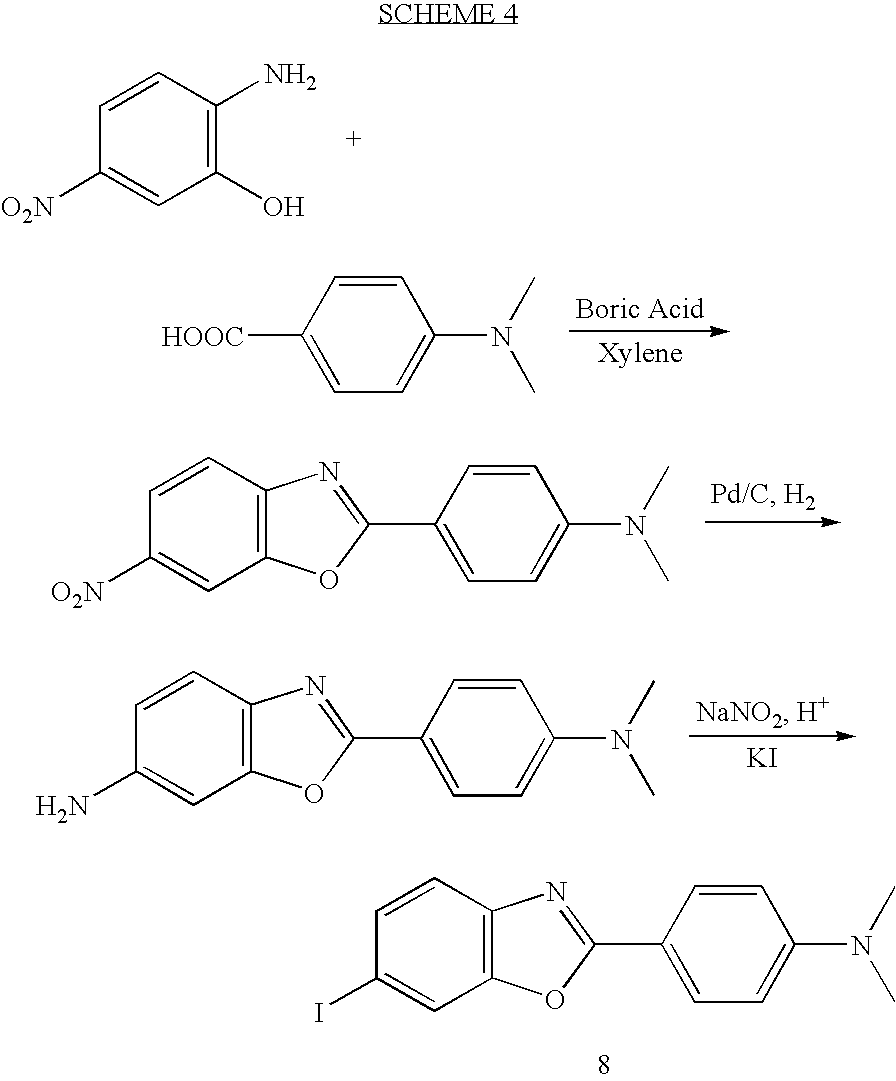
C1=CC(N)=C(O)C=C1[O2N].[HOOC]C1=CC=C(N(C)C)C=C1.C1=CC2=C(C=C1[O2N])OC(C1=CC=C(N(C)C)C=C1)=N2.C1=CC2=C(C=C1N)OC(C1=CC=C(N(C)C)C=C1)=N2.[KI].C1=CC2=C(C=C1I)OC(C1=CC=C(N(C)C)C=C1)=N2
